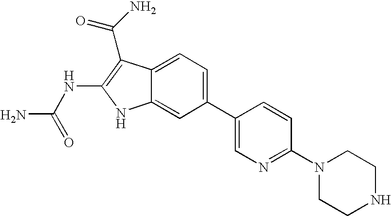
C1(C2=CN=C(N3CCNCC3)C=C2)=CC=C2C(=C1)NC(NC(N)=O)=C2C(=O)N
